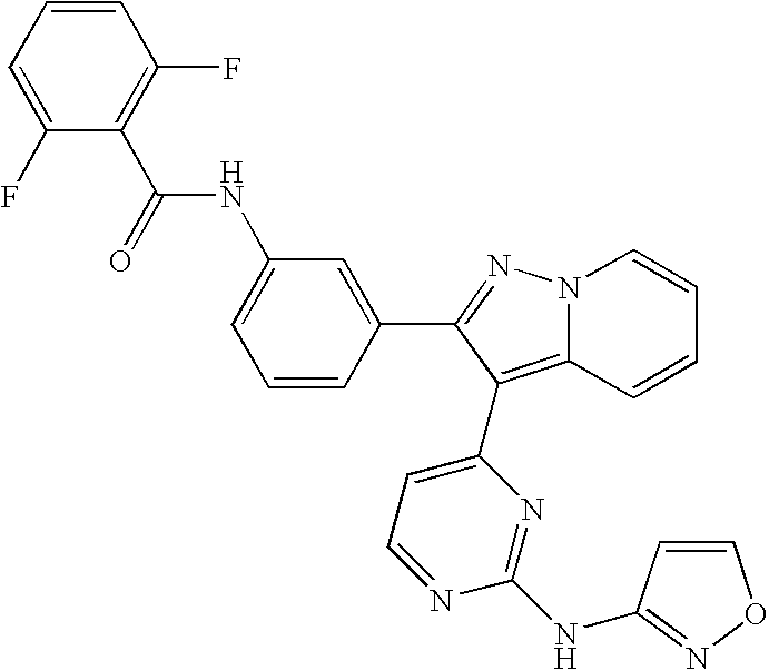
C1(NC(C2=C(F)C=CC=C2F)=O)=CC=CC(C2=NN3C(=C2C2=CC=NC(NC4=NOC=C4)=N2)C=CC=C3)=C1
